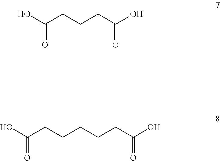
OC(CCCC(O)=O)=O.OC(CCCCCC(O)=O)=O
